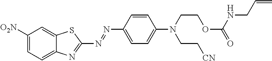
C1([O2N])=CC=C2C(=C1)SC(N=NC1=CC=C(N(CCOC(=O)NCC=C)CC[CN])C=C1)=N2
